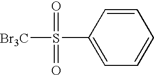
C1=CC(S([Br3C])(=O)=O)=CC=C1
